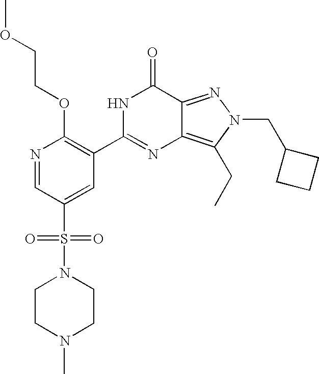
N1=CC(S(=O)(=O)N2CCN(C)CC2)=CC(C2=NC3=C(CC)N(CC4CCC4)N=C3C(=O)N2)=C1OCCOC
